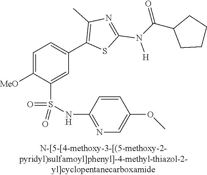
C1=C([MeO])C(S(NC2=NC=C(OC)C=C2)(=O)=O)=CC(C2=C(C)N=C(N(C(C3CCCC3)=O)[H])S2)=C1
